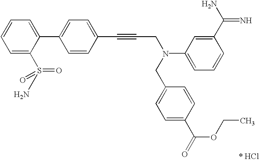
C1=CC=C(S(=O)(=O)N)C(C2=CC=C(C#CCN(C3=CC=CC(C(=N)N)=C3)CC3=CC=C(C(OCC)=O)C=C3)C=C2)=C1
